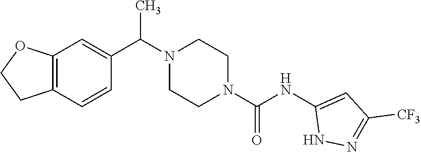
C12=C(C=CC(C(N3CCN(C(NC4=CC([CF3])=NN4)=O)CC3)C)=C1)CCO2
